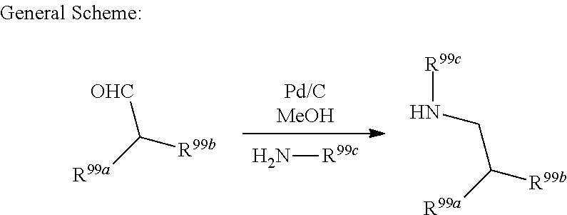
[Pd/CMeOH].N[R99c].[OHC]C([R99a])[R99b].C(C([R99a])[R99b])N[R99c]
